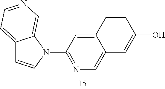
C12=CC=NC=C1N(C1=NC=C3C(=C1)C=CC(O)=C3)C=C2
